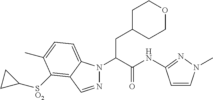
N1(C(C(NC2=NN(C)C=C2)=O)CC2CCOCC2)N=CC2=C([SO2]C3CC3)C(C)=CC=C12
